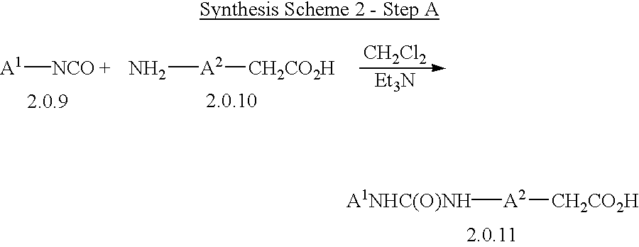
[A1][NCO].N[A2][CH2CO2H].[CH2Cl2].[Et3N].[A1NHC(O)NH][A2][CH2CO2H]
